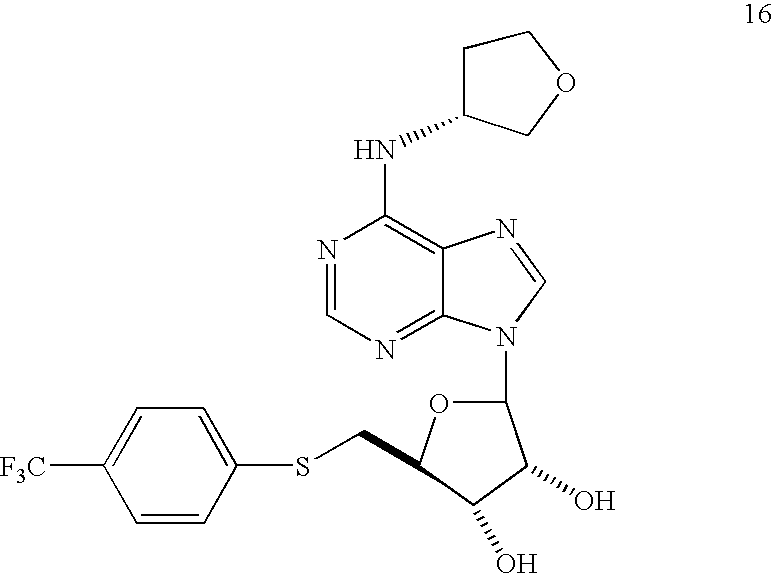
N1=CN=C2C(=C1NC1CCOC1)N=CN2C1OC(CSC2=CC=C([F3C])C=C2)C(O)C1O
